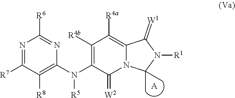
N1=C([R7])C([R8])=C(N(C2=C([R4b])C([R4a])=C3N(C2=[W2])C(C)(C)N([R1])C3=[W1])[R5])N=C1[R6].[A]
